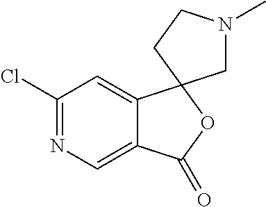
ClC1=NC=C2C(=C1)C1(OC2=O)CN(C)CC1
